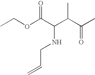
CCOC(C(C(C(C)=O)C)NCC=C)=O
